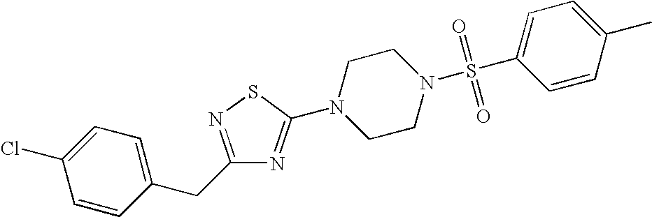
C1=CC(CC2=NSC(N3CCN(S(C4=CC=C(C)C=C4)(=O)=O)CC3)=N2)=CC=C1Cl
